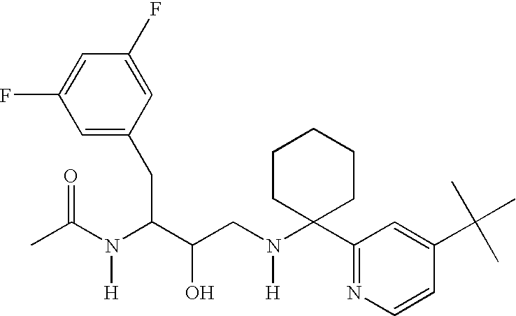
C1(F)=CC(F)=CC(CC(C(CN(C2(C3=NC=CC(C(C)(C)C)=C3)CCCCC2)[H])O)N(C(C)=O)[H])=C1
